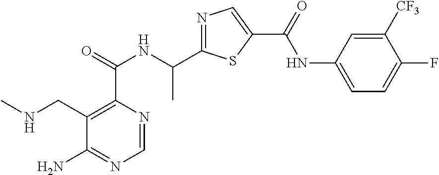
C1=NC(C(=O)NC(C2=NC=C(C(=O)NC3=CC=C(F)C([CF3])=C3)S2)C)=C(CNC)C(N)=N1
